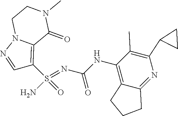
C(NC1=C2C(=NC(C3CC3)=C1C)CCC2)(N=S(N)(=O)C1=C2N(N=C1)CCN(C)C2=O)=O
